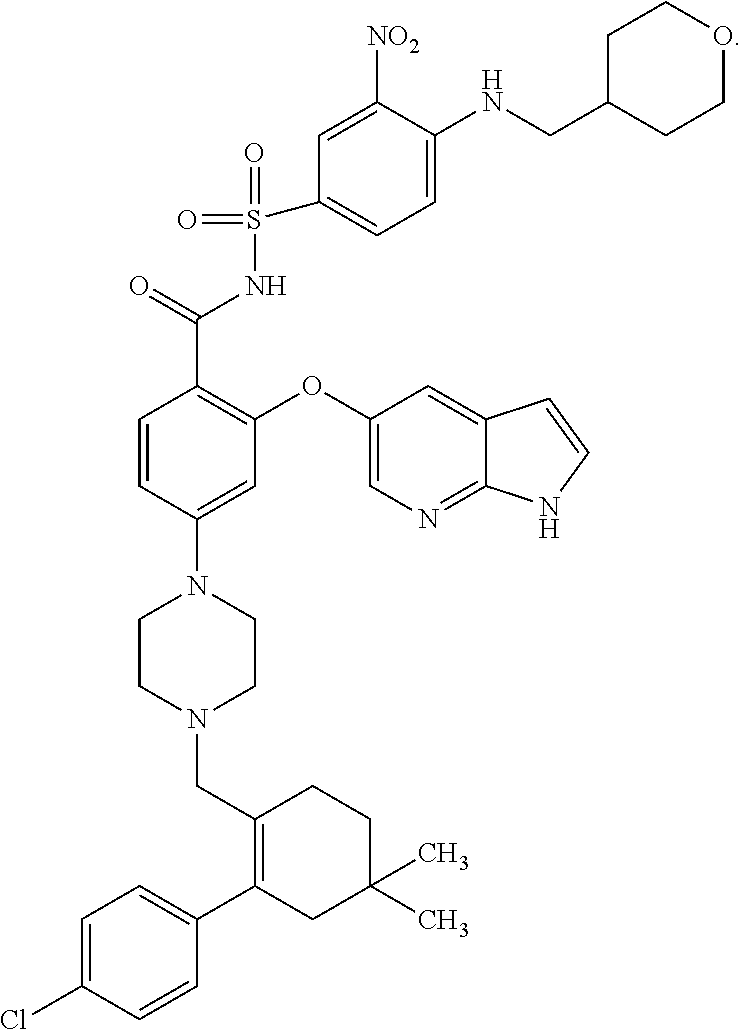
C1(OC2=C(C(NS(C3=CC=C(NCC4CCOCC4)C([NO2])=C3)(=O)=O)=O)C=CC(N3CCN(CC4=C(C5=CC=C(Cl)C=C5)CC(C)(C)CC4)CC3)=C2)=CN=C2C(=C1)C=CN2
